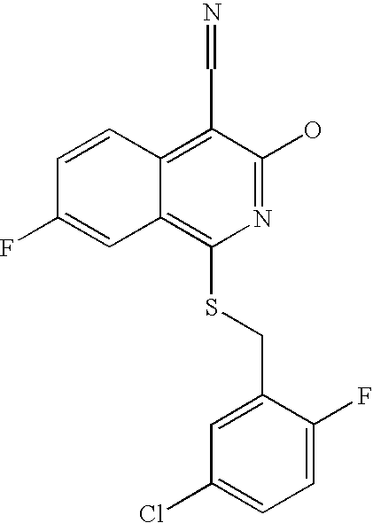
C1=CC2=C(C=N)C(O)=NC(SCC3=CC(Cl)=CC=C3F)=C2C=C1F
